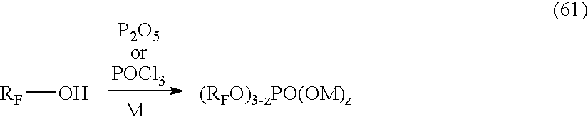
[RF]O
